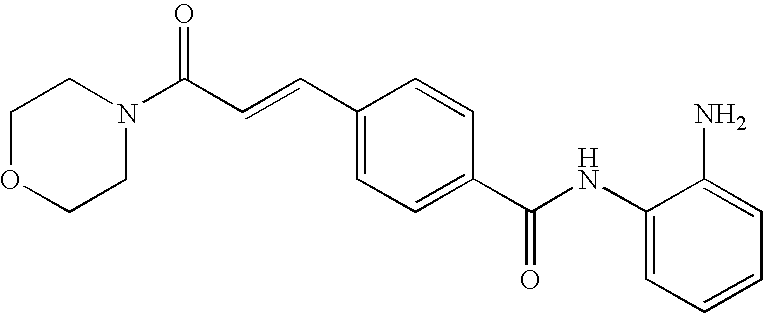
C(C=CC1=CC=C(C(NC2=CC=CC=C2N)=O)C=C1)(N1CCOCC1)=O
